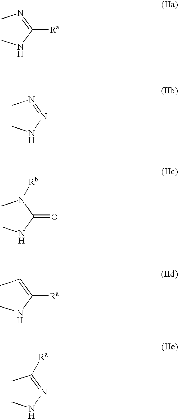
CN=C(NC)[Ra].CN=NNC.CN(C(NC)=O)[Rb].CC=C(NC)[Ra].CC(=NNC)[Ra]
